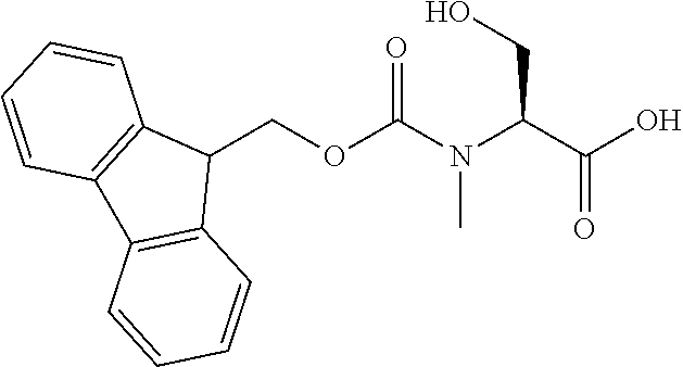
C1(COC(N(C(C(O)=O)CO)C)=O)C2=C(C3=C1C=CC=C3)C=CC=C2
